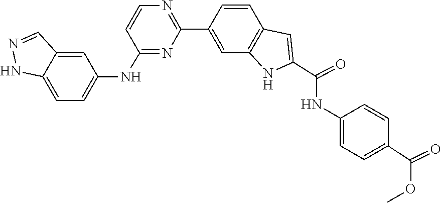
C1=CC2=C(C=C1C1=NC=CC(NC3=CC=C4NN=CC4=C3)=N1)NC(C(=O)NC1=CC=C(C(=O)OC)C=C1)=C2
